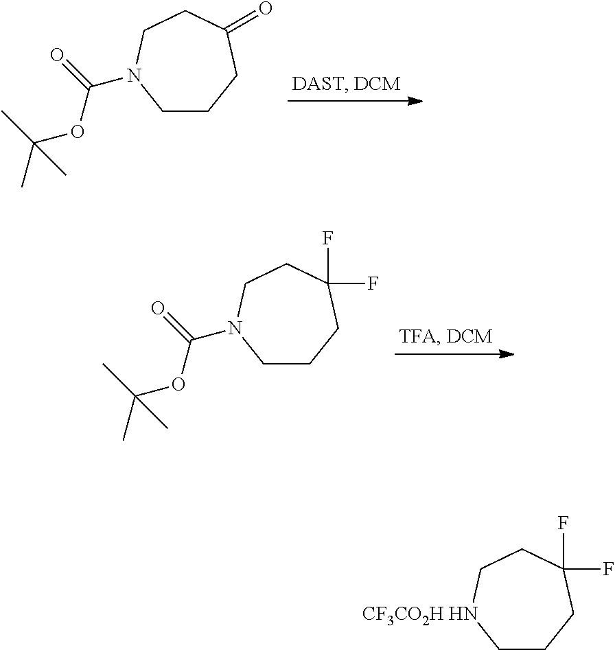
C1CCC(=O)CCN1C(OC(C)(C)C)=O.C1CCC(F)(F)CCN1C(OC(C)(C)C)=O.C1CCC(F)(F)CC[CF3CO2H HN]1
